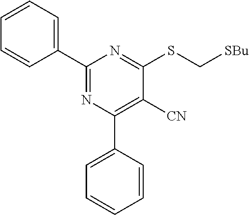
C1(C2=NC(C3=CC=CC=C3)=C([CN])C(SC[SBu])=N2)=CC=CC=C1
